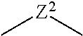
C[Z2]C
